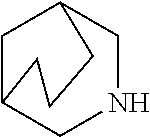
C1C2CNCC1CCC2
